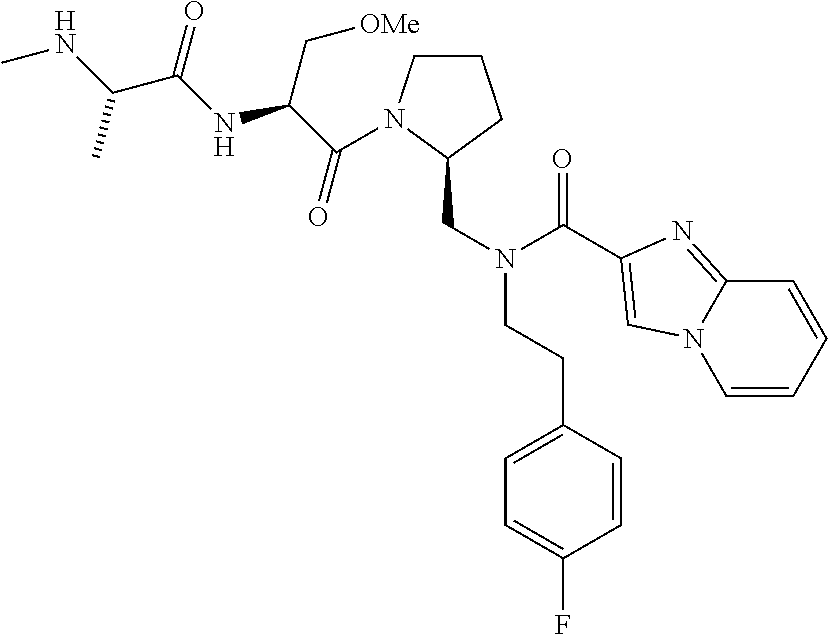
C(=O)(C(C[OMe])NC(=O)C(C)NC)N1CCCC1CN(CCC1=CC=C(F)C=C1)C(=O)C1=CN2C=CC=CC2=N1
